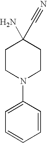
C1CN(C2=CC=CC=C2)CCC1(N)C#N
